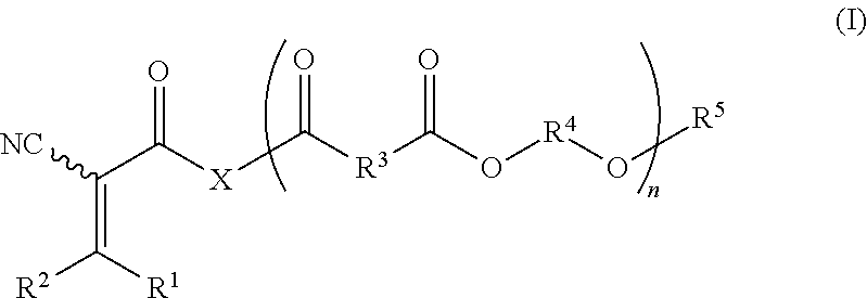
C(=C([R1])[R2])([NC])C([X]C([R3]C(O[R4]O[R5])=O)=O)=O
